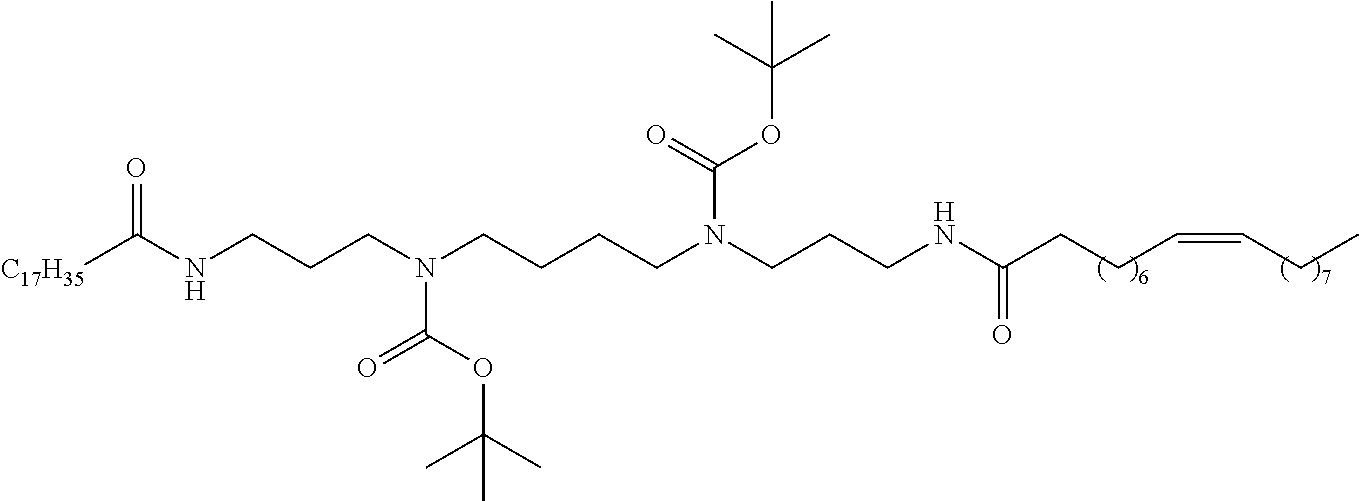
C(CCNC(CCC=CCC)=O)N(CCCCN(CCCNC([C17H35])=O)C(=O)OC(C)(C)C)C(=O)OC(C)(C)C
